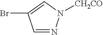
N1=CC(Br)=CN1[CH2CO]
